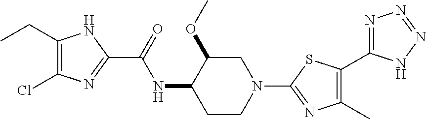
C1(CC)=C(Cl)N=C(C(=O)NC2CCN(C3=NC(C)=C(C4=NN=NN4)S3)CC2OC)N1
